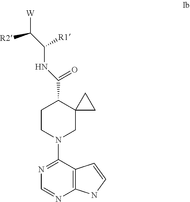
N1=C(N2CC3(C(C(=O)NC([R1])C([R2])[W])CC2)CC3)C2=C(N=C1)NC=C2
